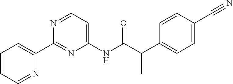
C1=CC=NC(C2=NC(NC(C(C)C3=CC=C(C#N)C=C3)=O)=CC=N2)=C1
